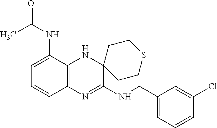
C1(CNC2=NC3=C(NC24CCSCC4)C(NC(=O)C)=CC=C3)=CC=CC(Cl)=C1
